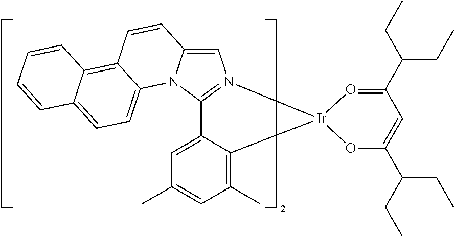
C1=C2N(C3=N1[Ir]1(C4=C(C)C=C(C)C=C34)O=C(C(CC)CC)C=C(C(CC)CC)O1)C1=CC=C3C(=C1C=C2)C=CC=C3
